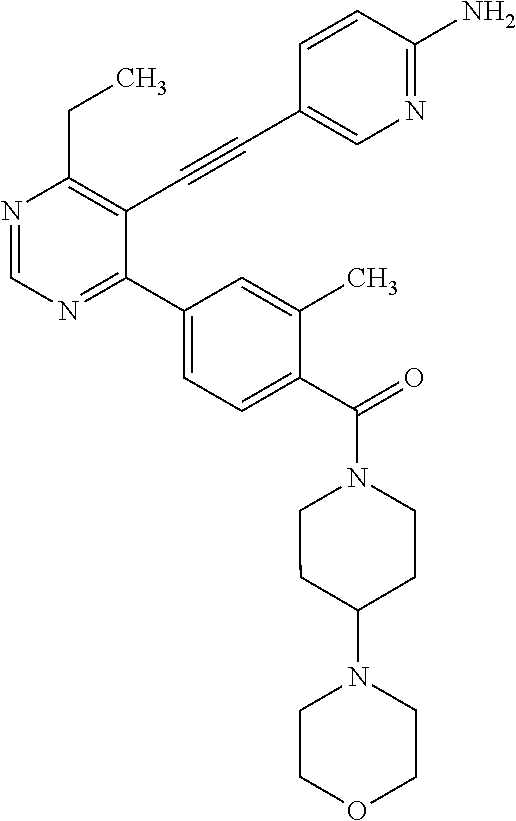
N1=CN=C(C2=CC=C(C(=O)N3CCC(N4CCOCC4)CC3)C(C)=C2)C(C#CC2=CN=C(N)C=C2)=C1CC
